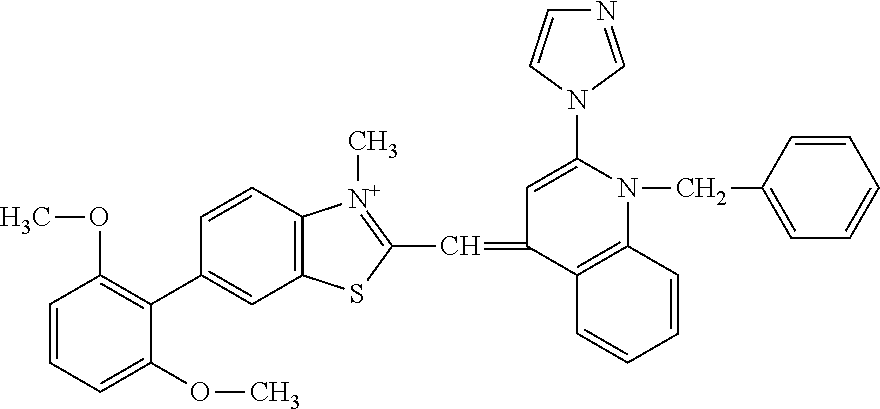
C1(C2=C(OC)C=CC=C2OC)=CC2=C(C=C1)[N+](C)=C(C=C1C=C(N3C=NC=C3)N(CC3=CC=CC=C3)C3=C1C=CC=C3)S2
